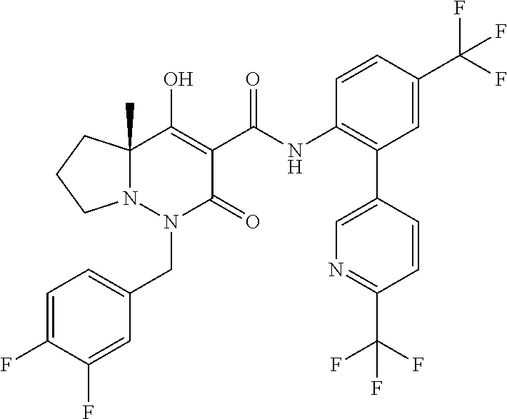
C1=C(F)C(F)=CC(CN2C(=O)C(C(=O)NC3=C(C4=CN=C(C(F)(F)F)C=C4)C=C(C(F)(F)F)C=C3)=C(O)C3(C)N2CCC3)=C1
